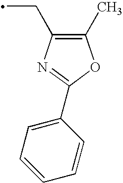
C1(C2=NC(CC)=C(C)O2)=CC=CC=C1
